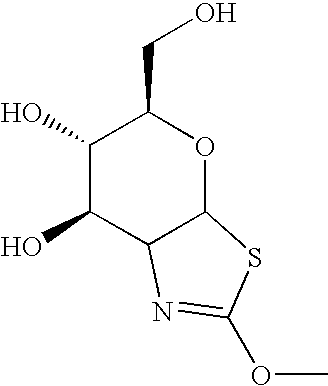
C1(O)C(O)C2C(OC1CO)SC(OC)=N2
